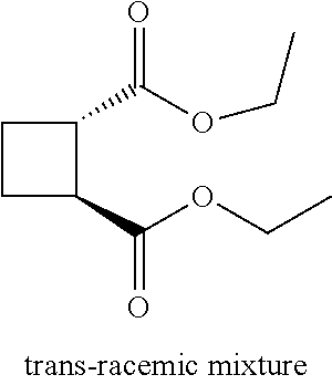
C1C(C(OCC)=O)C(C(OCC)=O)C1
